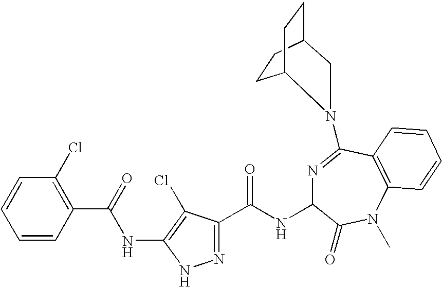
C1=CC(C(=O)NC2=C(Cl)C(C(NC3N=C(N4C5CCC(CC5)C4)C4=C(N(C)C3=O)C=CC=C4)=O)=NN2)=C(Cl)C=C1
